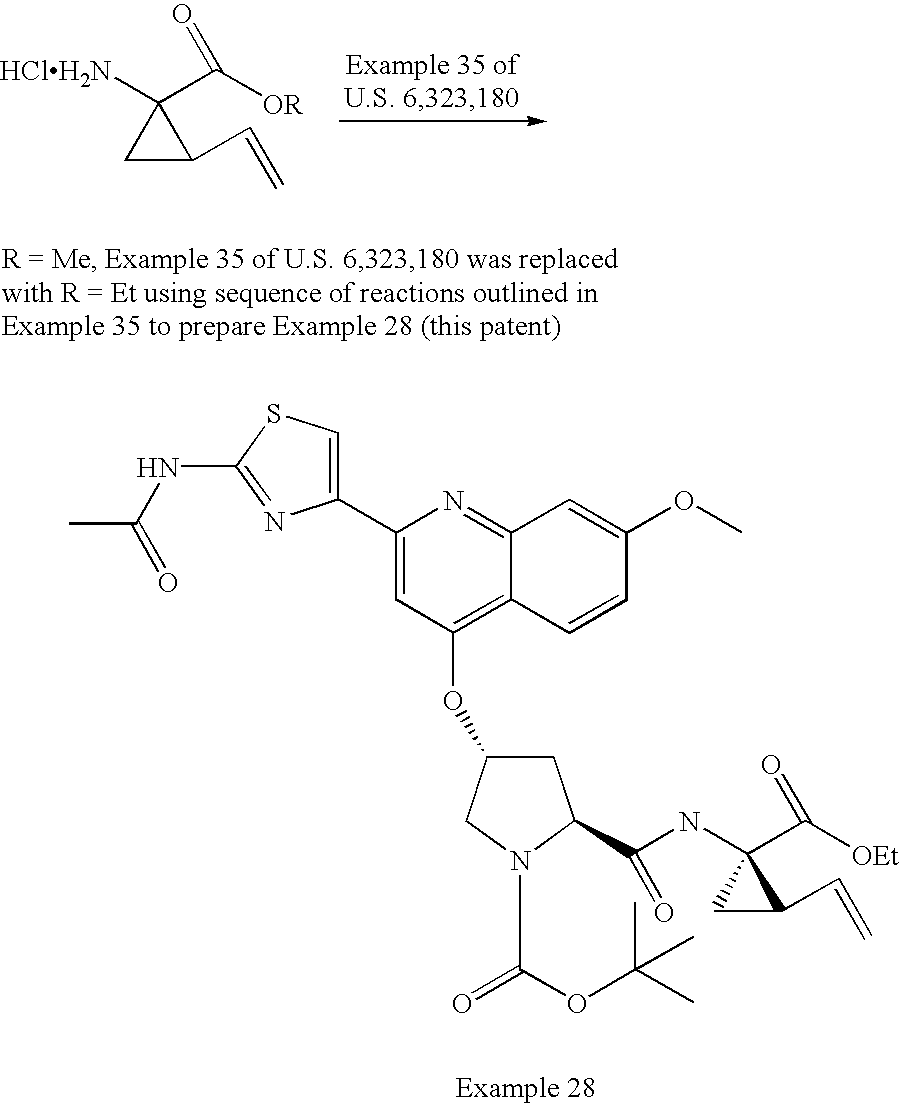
C1C(OC2=C3C(=NC(C4=CSC(NC(=O)C)=N4)=C2)C=C(OC)C=C3)CN(C(=O)OC(C)(C)C)C1C(NC1(C([OEt])=O)CC1C=C)=O.C1C(C=C)C1(C([OR])=O)[HClH2N]
